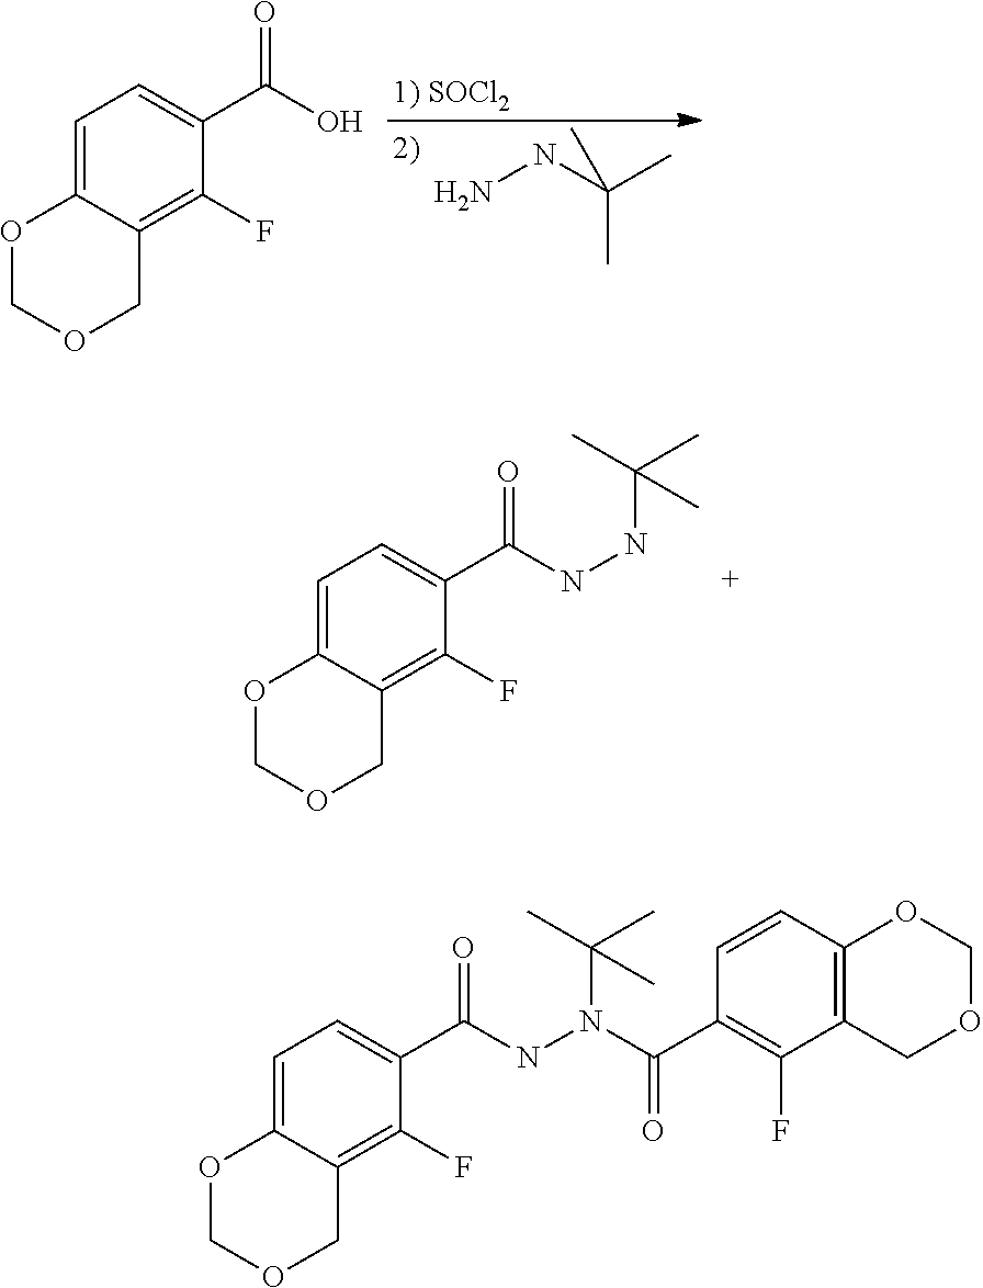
NNC(C)(C)C.C12=C(F)C(C(O)=O)=CC=C1OCOC2.C12=C(F)C(C(NNC(C)(C)C)=O)=CC=C1OCOC2.C12=C(F)C(C(NN(C(C)(C)C)C(C3=C(F)C4=C(C=C3)OCOC4)=O)=O)=CC=C1OCOC2
